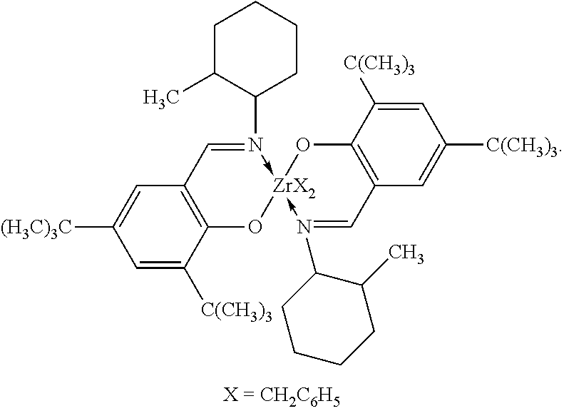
C1=C([C(CH3)3])C2=C(C=C1[(H3C)3C])C=N(C1CCCCC1C)->[ZrX2]1(-N(C3CCCCC3C)=CC3=C(O1)C([C(CH3)3])=CC([C(CH3)3])=C3)O2
